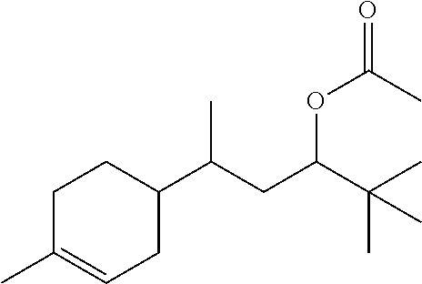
C1C(C)=CCC(C(CC(C(C)(C)C)OC(=O)C)C)C1
